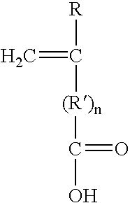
C=C([R])[(R)n]C(=O)O
